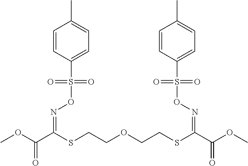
COC(C(SCCOCCSC(C(OC)=O)=NOS(C1=CC=C(C)C=C1)(=O)=O)=NOS(C1=CC=C(C)C=C1)(=O)=O)=O
